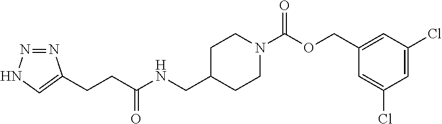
N1=NNC=C1CCC(NCC1CCN(C(OCC2=CC(Cl)=CC(Cl)=C2)=O)CC1)=O
